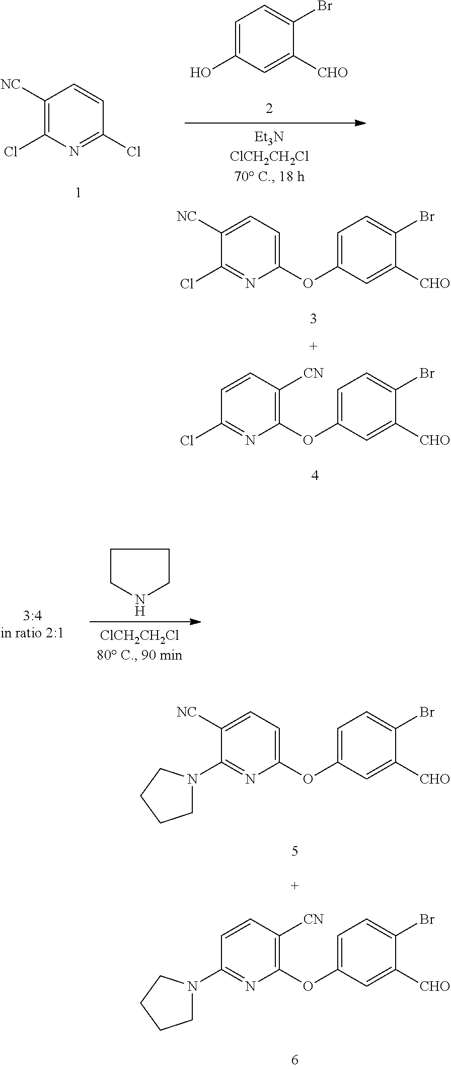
C1(OC2=CC=C(Br)C([CHO])=C2)=C([CN])C=CC(Cl)=N1.C1(OC2=CC=C(Br)C([CHO])=C2)=C([CN])C=CC(N2CCCC2)=N1.C1([NC])=C(Cl)N=C(Cl)C=C1.C1=C(O)C=C([CHO])C(Br)=C1.C1(OC2=CC=C(Br)C([CHO])=C2)=CC=C([NC])C(Cl)=N1.C1CNCC1.C1(OC2=CC=C(Br)C([CHO])=C2)=CC=C([NC])C(N2CCCC2)=N1
